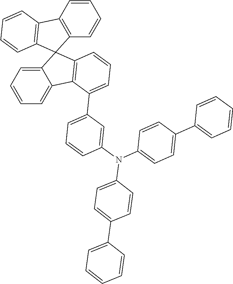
C1=CC=C2C(=C1)C1=C(C=CC=C1C1=CC=CC(N(C3=CC=C(C4=CC=CC=C4)C=C3)C3=CC=C(C4=CC=CC=C4)C=C3)=C1)C21C2=C(C=CC=C2)C2=C1C=CC=C2
